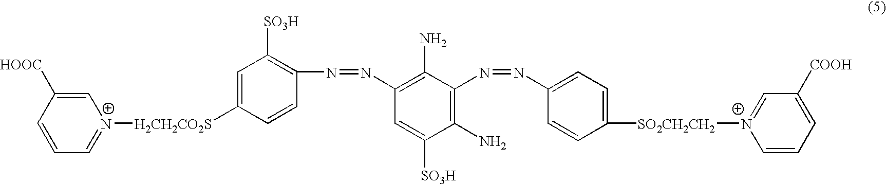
C1=C([HOOC])C=CC=[N+]1[H2CH2CO2S]C1=CC([SO3H])=C(N=NC2=C(N)C(N=NC3=CC=C([SO2CH2CH2][N+]4=CC([COOH])=CC=C4)C=C3)=C(N)C([SO3H])=C2)C=C1
